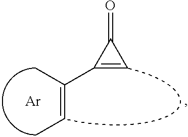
C(=CC)(C)C1=CC1=O.[Ar]
